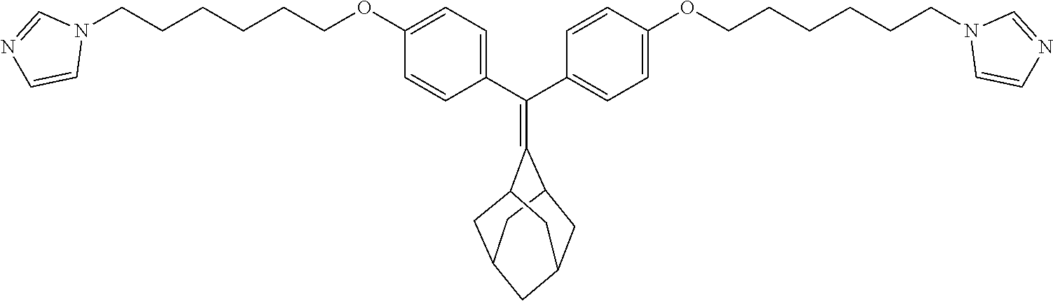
C(C1=CC=C(OCCCCCCN2C=NC=C2)C=C1)(C1=CC=C(OCCCCCCN2C=CN=C2)C=C1)=C1C2CC3CC1CC(C2)C3
